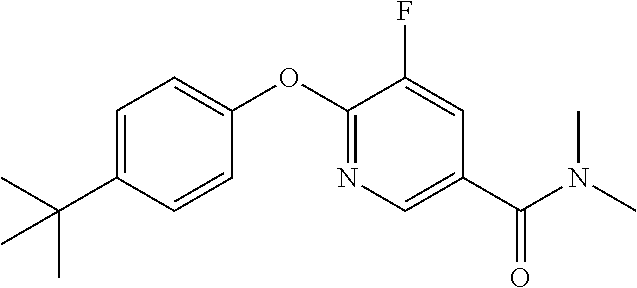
C1=C(C(C)(C)C)C=CC(OC2=NC=C(C(N(C)C)=O)C=C2F)=C1
